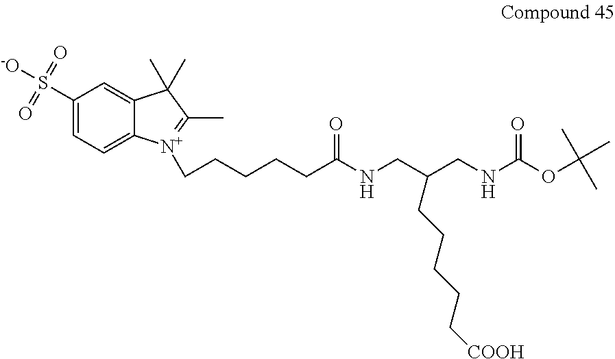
C1(S([-O])(=O)=O)=CC=C2C(=C1)C(C)(C)C(C)=[N+]2CCCCCC(NCC(CNC(OC(C)(C)C)=O)CCCCC[COOH])=O
